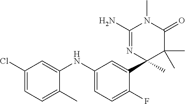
C1=C(NC2=CC(Cl)=CC=C2C)C=C(C2(C)C(C)(C)C(=O)N(C)C(N)=N2)C(F)=C1
